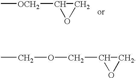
C1([OCH2]C)OC1.C1(COCC)OC1
